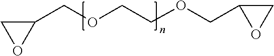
C1OC1COCCOCC1OC1
